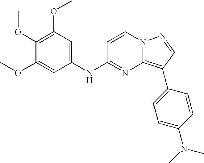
C1(OC)=C(OC)C=C(NC2=NC3=C(C4=CC=C(N(C)C)C=C4)C=NN3C=C2)C=C1OC
